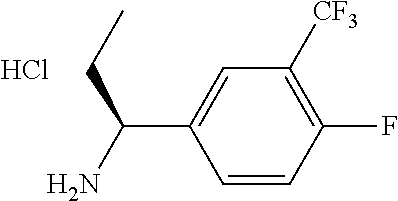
C1=CC(F)=C([CF3])C=C1C(N)CC.Cl
